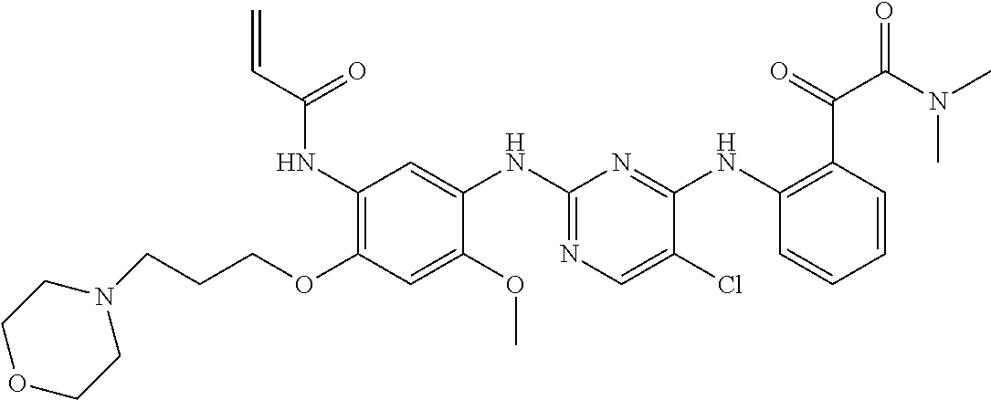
C1(NC(C=C)=O)=C(OCCCN2CCOCC2)C=C(OC)C(NC2=NC=C(Cl)C(NC3=C(C(=O)C(N(C)C)=O)C=CC=C3)=N2)=C1
